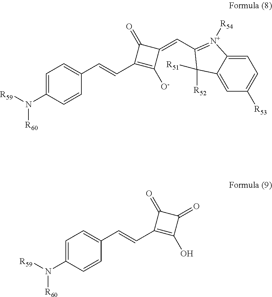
C(=CC1=C([O-])C(=CC2=[N+]([R54])C3=CC=C([R53])C=C3C2([R52])[R51])C1=O)C1=CC=C(N([R60])[R59])C=C1.C(=CC1=C(O)C(=O)C1=O)C1=CC=C(N([R60])[R59])C=C1
